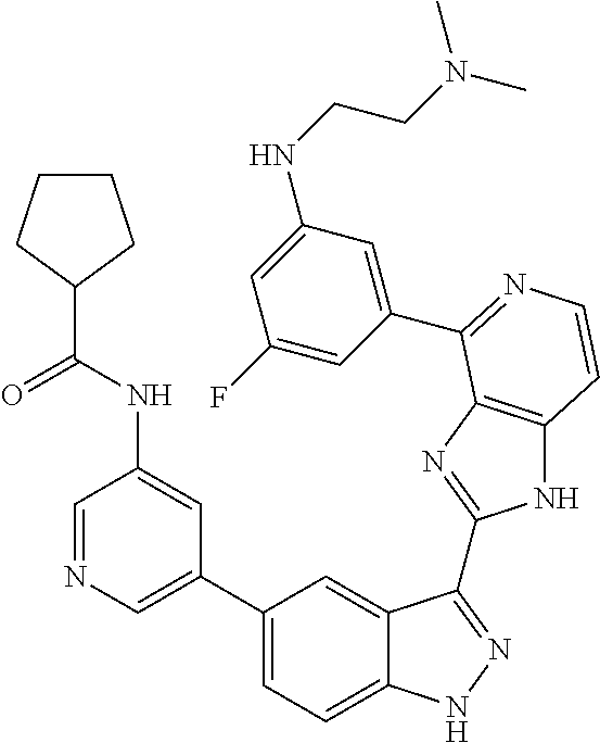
C1(C2=CN=CC(NC(C3CCCC3)=O)=C2)=CC=C2C(=C1)C(C1=NC3=C(N1)C=CN=C3C1=CC(NCCN(C)C)=CC(F)=C1)=NN2
